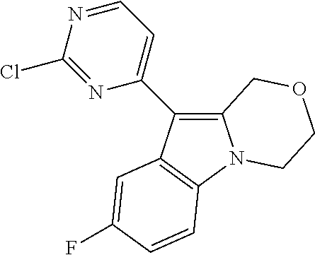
C1(Cl)=NC(C2=C3N(C4=C2C=C(F)C=C4)CCOC3)=CC=N1
